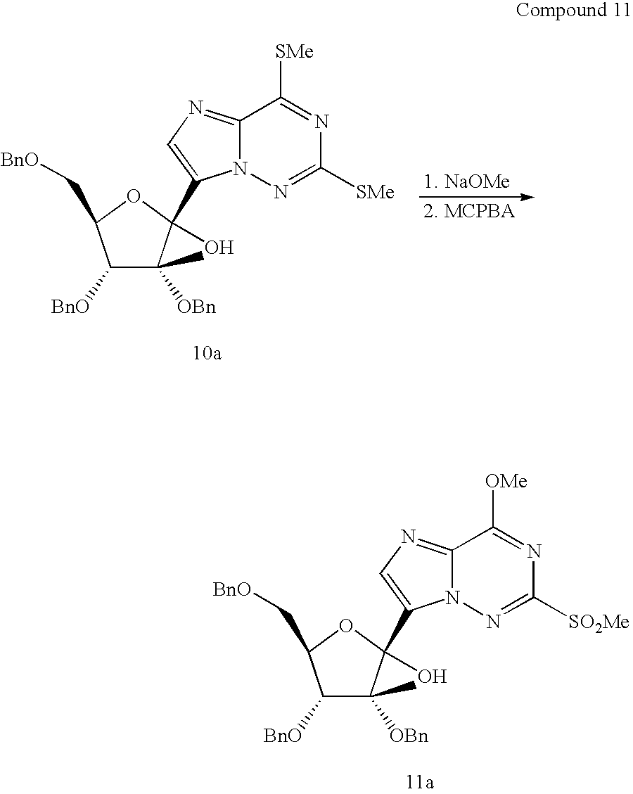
C1([BnO])C([OBn])(C)C(O)(C2=CN=C3N2N=C([SO2Me])N=C3[OMe])OC1C[BnO].C1([BnO])C([OBn])(C)C(O)(C2=CN=C3N2N=C([SMe])N=C3[SMe])OC1C[BnO]
